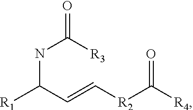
N(C([R3])=O)C([R1])C=C[R2]C([R4])=O
